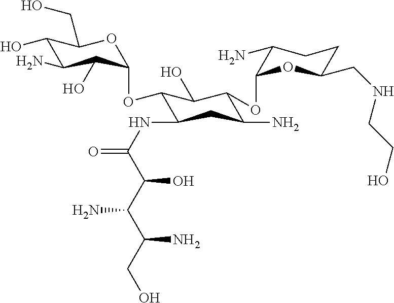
C1(O)C(N)C(O)C(OC2C(NC(=O)C(C(C(N)CO)N)O)CC(N)C(OC3C(N)CCC(CNCCO)O3)C2O)OC1CO
